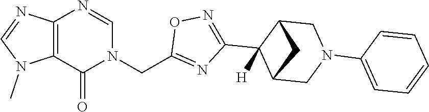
C12=C(N=CN(CC3=NC(C4([H])C5CN(C6=CC=CC=C6)CC4C5)=NO3)C1=O)N=CN2C
